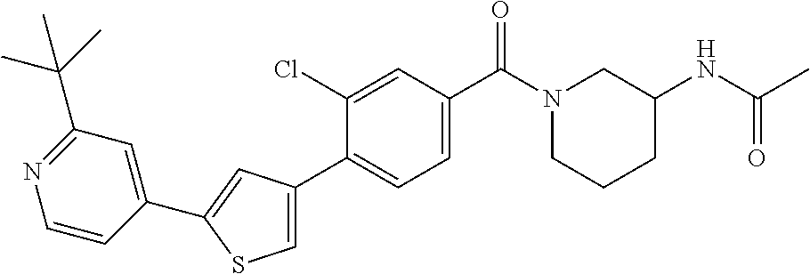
CC(NC1CN(C(C2=CC=C(C3=CSC(C4=CC(C(C)(C)C)=NC=C4)=C3)C(Cl)=C2)=O)CCC1)=O
